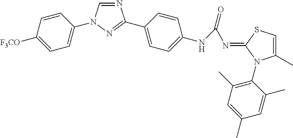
N1=CN(C2=CC=C([F3CO])C=C2)N=C1C1=CC=C(NC(N=C2SC=C(C)N2C2=C(C)C=C(C)C=C2C)=O)C=C1
